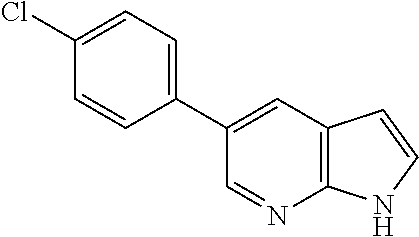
C1=NC2=C(C=C1C1=CC=C(Cl)C=C1)C=CN2
